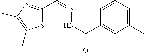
C1(C)=CC=CC(C(NN=CC2=NC(C)=C(C)S2)=O)=C1
